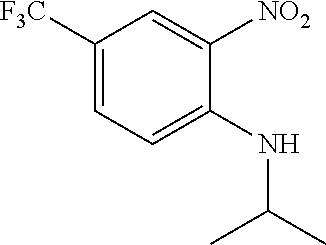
C1([F3C])=CC=C(NC(C)C)C([NO2])=C1
